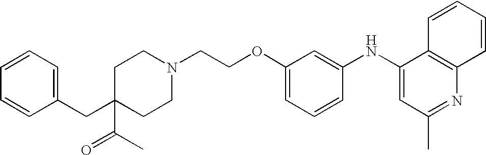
C1=CC=CC(CC2(C(C)=O)CCN(CCOC3=CC=CC(NC4=CC(C)=NC5=C4C=CC=C5)=C3)CC2)=C1
